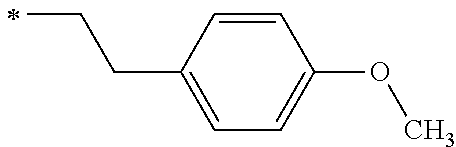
C(C)CC1=CC=C(OC)C=C1
